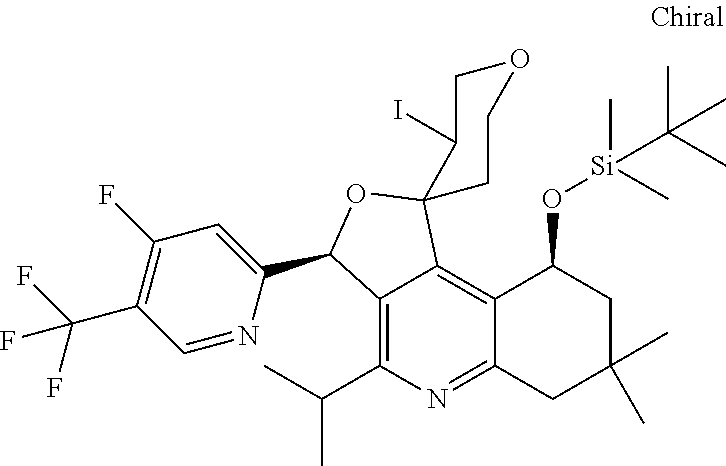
C12=C(C(C)C)N=C3C(=C1C1(OC2C2=CC(F)=C(C(F)(F)F)C=N2)C(I)COCC1)C(O[Si](C)(C)C(C)(C)C)CC(C)(C)C3
